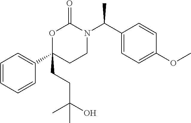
C1=CC=CC(C2(CCC(C)(O)C)CCN(C(C3=CC=C(OC)C=C3)C)C(=O)O2)=C1
